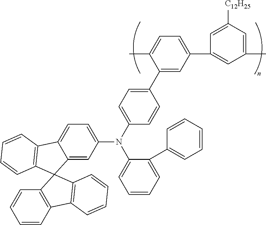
C12=CC(N(C3=CC=C(C4=CC(C5=CC(C)=CC([C12H25])=C5)=CC=C4C)C=C3)C3=CC=CC=C3C3=CC=CC=C3)=CC=C1C1=C(C=CC=C1)C21C2=C(C=CC=C2)C2=C1C=CC=C2
